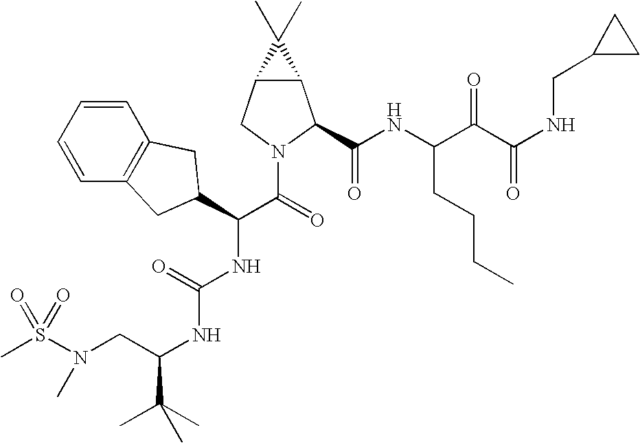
S(N(CC(NC(NC(C(=O)N1C(C(NC(C(C(NCC2CC2)=O)=O)CCCC)=O)C2C(C1)C2(C)C)C1CC2=C(C=CC=C2)C1)=O)C(C)(C)C)C)(=O)(=O)C
